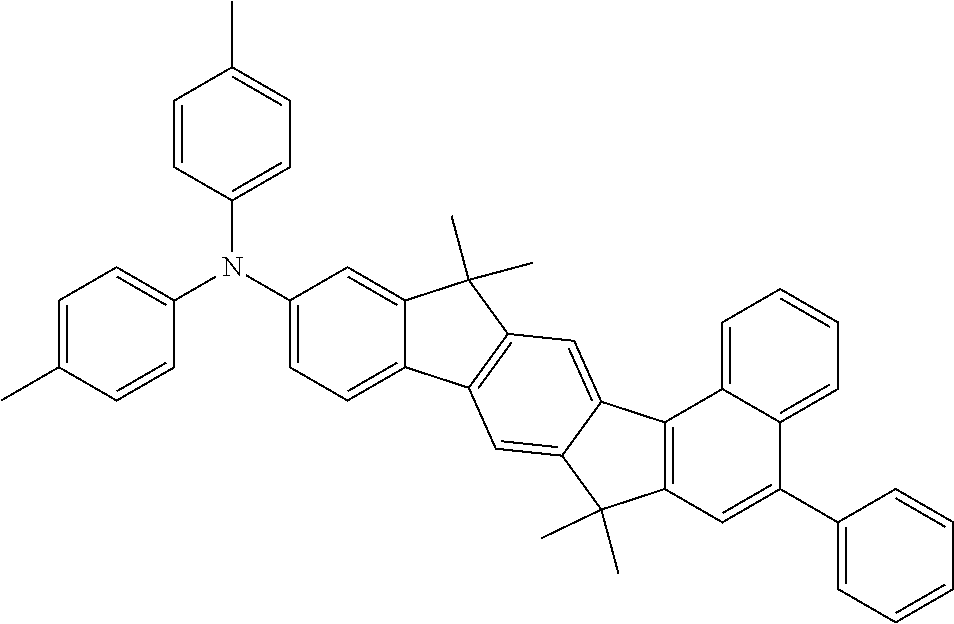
C1(C)=CC=C(N(C2=CC=C3C(=C2)C(C)(C)C2=C3C=C3C(=C2)C2=C(C3(C)C)C=C(C3=CC=CC=C3)C3=CC=CC=C23)C2=CC=C(C)C=C2)C=C1
